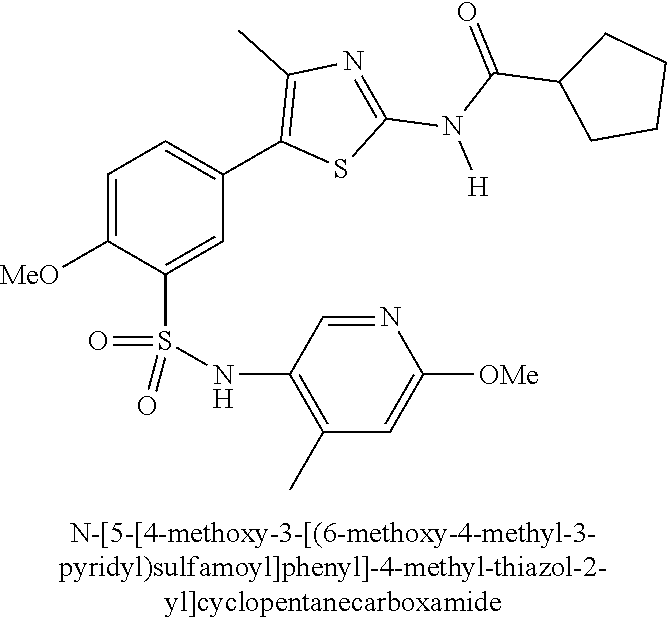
C1=C([OMe])C(S(NC2=C(C)C=C([OMe])N=C2)(=O)=O)=CC(C2=C(C)N=C(N(C(=O)C3CCCC3)[H])S2)=C1
